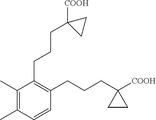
C1(C)=C(C)C(CCCC2([COOH])CC2)=C(CCCC2([COOH])CC2)C=C1
